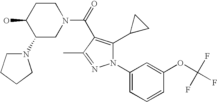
N1(C(=O)C2=C(C3CC3)N(C3=CC=CC(OC(F)(F)F)=C3)N=C2C)CCC(O)C(N2CCCC2)C1
